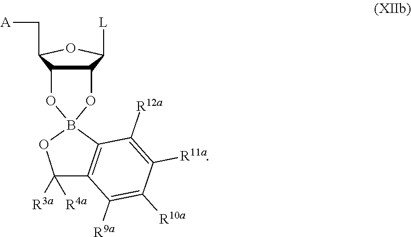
C12C(C(C[A])OC1[L])OB1(O2)OC([R4a])([R3a])C2=C1C([R12a])=C([R11a])C([R10a])=C2[R9a]
